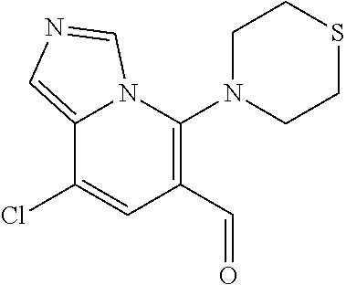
C1(C=O)=C(N2CCSCC2)N2C(=CN=C2)C(Cl)=C1
